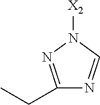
[X2]N1N=C(CC)N=C1
